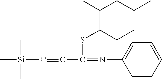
C(#CC(=NC1=CC=CC=C1)SC(C(CCC)C)CC)[Si](C)(C)C
